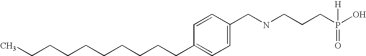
C(CCCCCCC1=CC=C(CNCCCP(=O)(O)[H])C=C1)CCC
